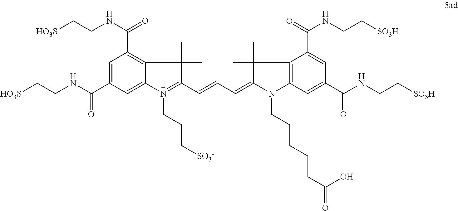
C1=C(C(NCC[HO3S])=O)C=C2C(=C1C(=O)NCC[HO3S])C(C)(C)C(C=CC=C1N(CCCCCC(O)=O)C3=C(C1(C)C)C(C(=O)NCC[SO3H])=CC(C(NCC[SO3H])=O)=C3)=N2CCC[SO3-]
